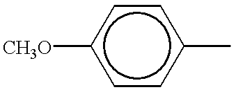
c1cc(C)ccc1[CH3O]
